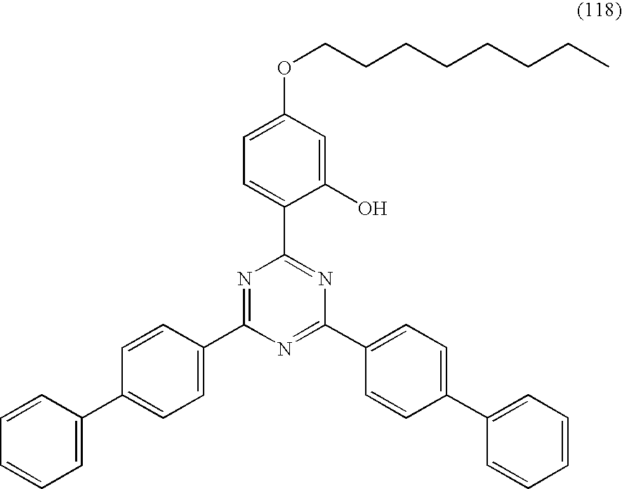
C1=C(C2=CC=C(C3=NC(C4=CC=C(OCCCCCCCC)C=C4O)=NC(C4=CC=C(C5=CC=CC=C5)C=C4)=N3)C=C2)C=CC=C1
